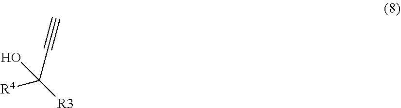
OC(C#C)([R3])[R4]
